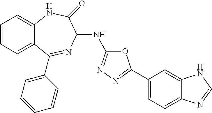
C1=CC=C2C(=C1)NC(=O)C(NC1=NN=C(C3=CC=C4C(=C3)NC=N4)O1)N=C2C1=CC=CC=C1
